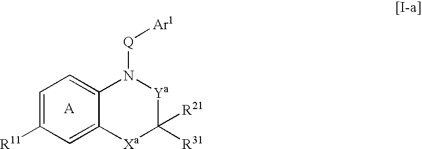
C1=C2C(=CC=C1[R11])N([Q][Ar1])[Ya]C([R31])([R21])[Xa]2
